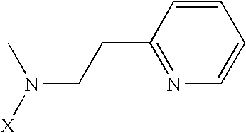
[X]N(C)CCC1=NC=CC=C1
